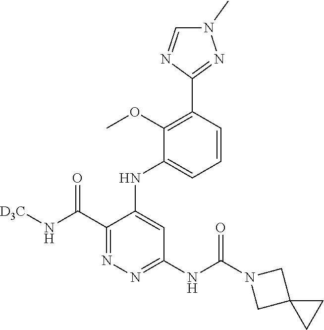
C1(C(N[D3C])=O)=NN=C(NC(N2CC3(C2)CC3)=O)C=C1NC1=CC=CC(C2=NN(C)C=N2)=C1OC
